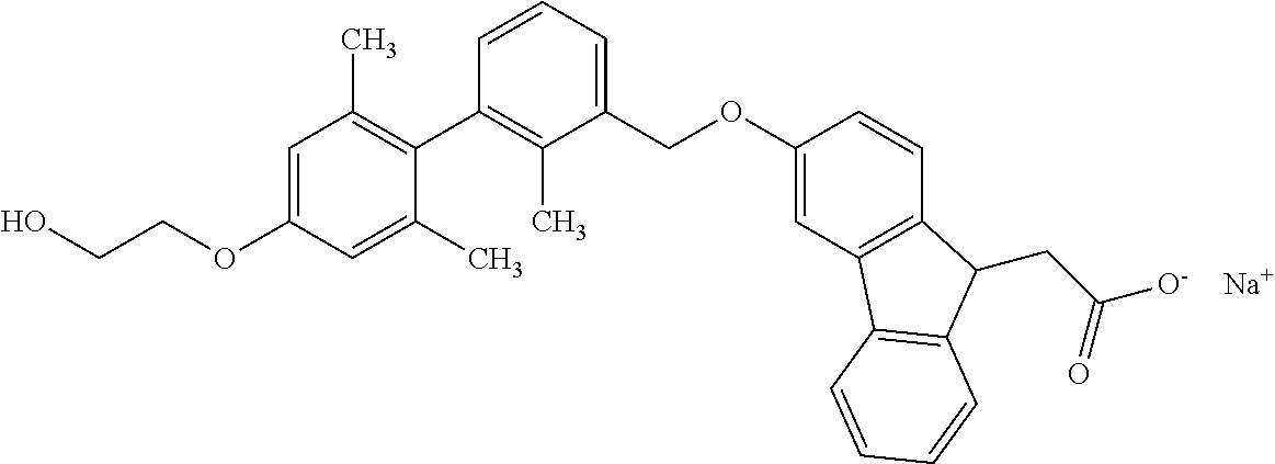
C1=C(OCCO)C=C(C)C(C2=C(C)C(COC3=CC4=C(C=C3)C(CC(=O)[O-])C3=C4C=CC=C3)=CC=C2)=C1C.[Na]
